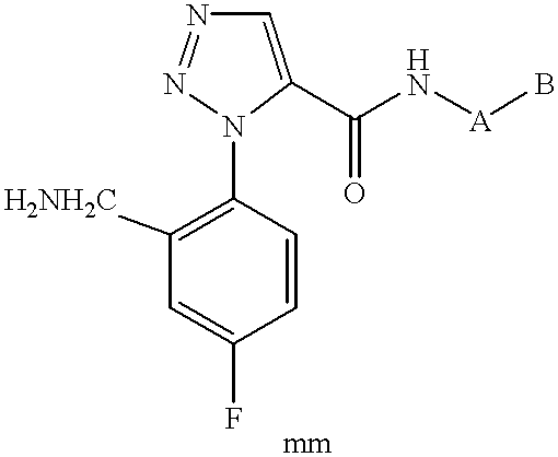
C1=CC(F)=CC([H2NH2C])=C1N1N=NC=C1C(=O)N[A]B
